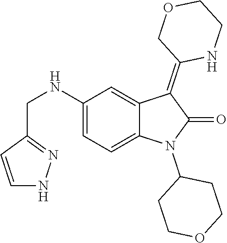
C1(NCC2=NNC=C2)=CC=C2C(=C1)C(=C1NCCOC1)C(=O)N2C1CCOCC1
